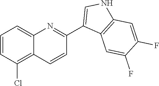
C1=CC(Cl)=C2C(=C1)N=C(C1=CNC3=C1C=C(F)C(F)=C3)C=C2
